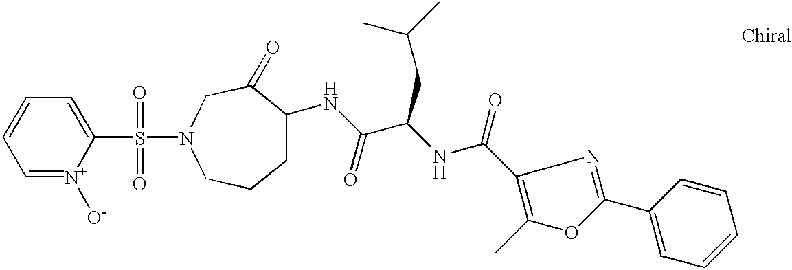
C1=[N+]([O-])C(S(=O)(=O)N2CC(=O)C(NC(C(NC(=O)C3=C(C)OC(C4=CC=CC=C4)=N3)CC(C)C)=O)CCC2)=CC=C1
